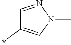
C1=NN(C)C=C1C
